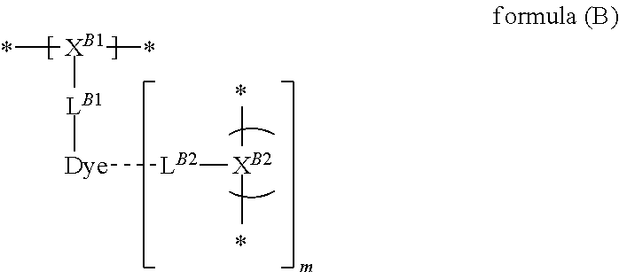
C[XB1](C)[LB1][Dye][LB2][XB2](C)C
